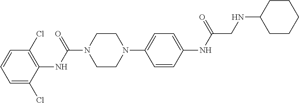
C1=C(Cl)C(NC(N2CCN(C3=CC=C(NC(=O)CNC4CCCCC4)C=C3)CC2)=O)=C(Cl)C=C1
